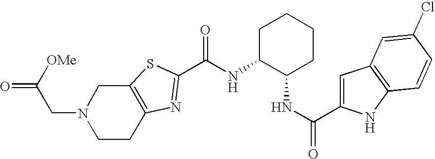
N1(CC(=O)[OMe])CCC2=C(C1)SC(C(NC1C(NC(C3=CC4=C(N3)C=CC(Cl)=C4)=O)CCCC1)=O)=N2
